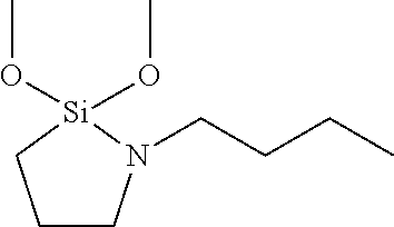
C1CN(CCCC)[Si](OC)(OC)C1
